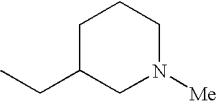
C1C(CC)CN([Me])CC1
